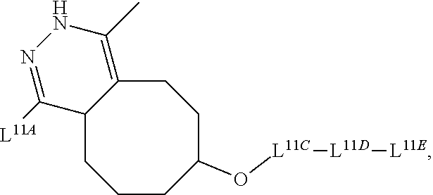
C1CC(O[L11C][L11D][L11E])CCC2=C(C)NN=C([L11A])C2C1
